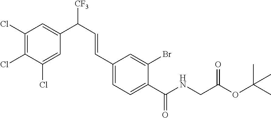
C(CNC(C1=CC=C(C=CC([CF3])C2=CC(Cl)=C(Cl)C(Cl)=C2)C=C1Br)=O)(OC(C)(C)C)=O
